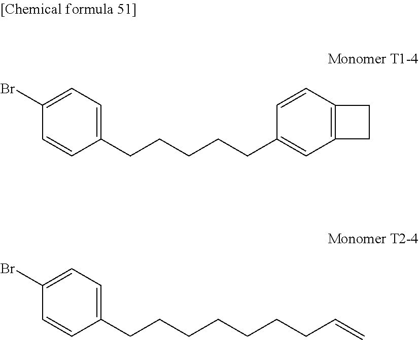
C1(Br)=CC=C(CCCCCCCC=C)C=C1.C1(Br)=CC=C(CCCCCC2=CC3=C(C=C2)CC3)C=C1
